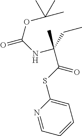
N1=CC=CC=C1SC(=O)C(NC(OC(C)(C)C)=O)(C)CC
